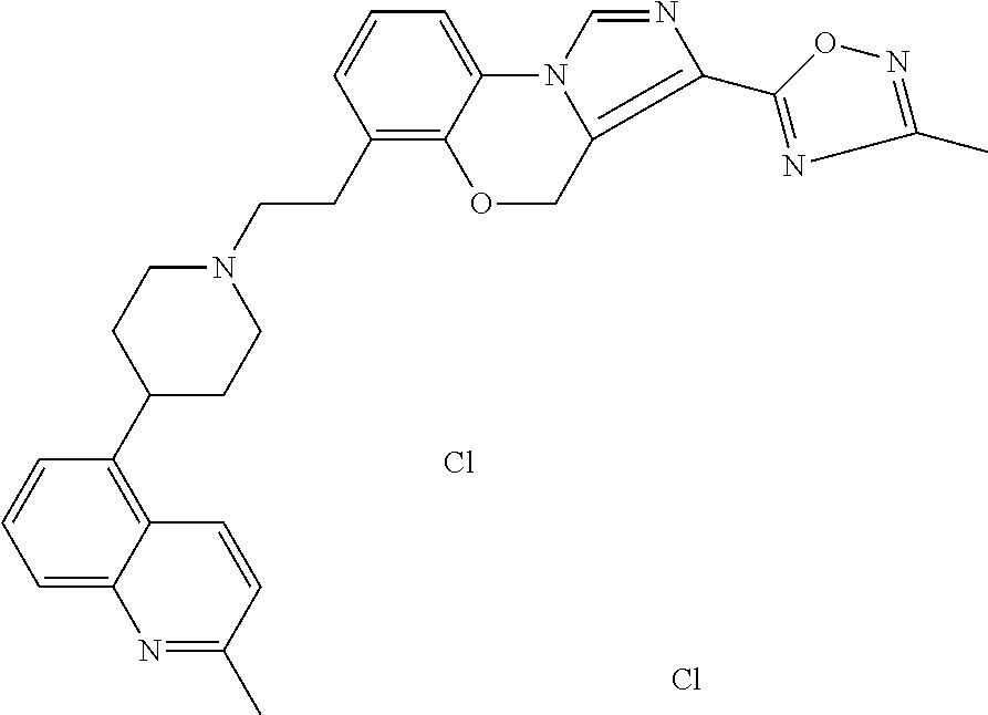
C1=C2C(=C(C3CCN(CCC4=C5C(=CC=C4)N4C(=C(C6=NC(C)=NO6)N=C4)CO5)CC3)C=C1)C=CC(C)=N2.Cl.Cl
